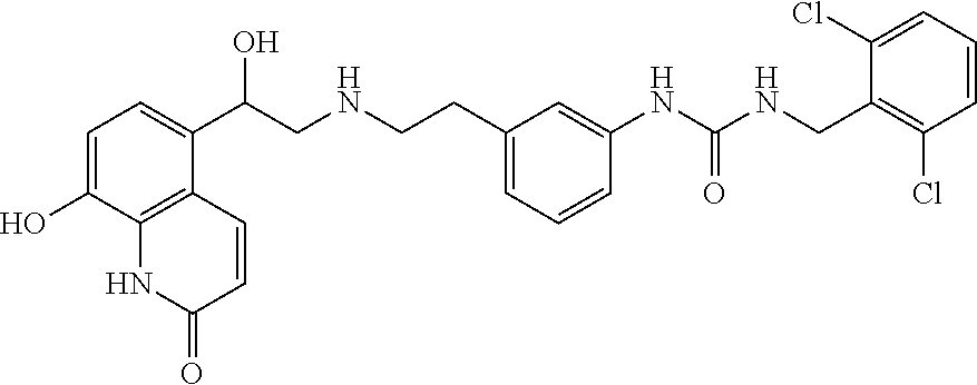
C1=C(O)C2=C(C(C(CNCCC3=CC=CC(NC(NCC4=C(Cl)C=CC=C4Cl)=O)=C3)O)=C1)C=CC(=O)N2
